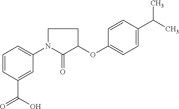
C1=CC(C(=O)O)=CC(N2C(=O)C(OC3=CC=C(C(C)C)C=C3)CC2)=C1
